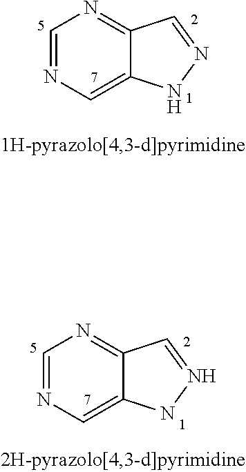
C1=NC=C2C(=N1)C=NN2.C1=NC=C2C(=N1)C=NN2
